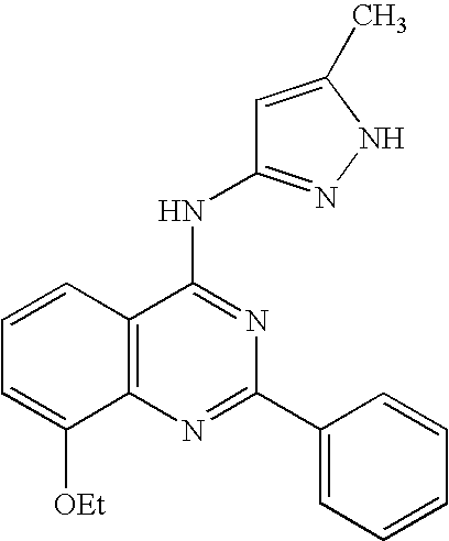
C12=C(N=C(C3=CC=CC=C3)N=C1NC1=NNC(C)=C1)C([OEt])=CC=C2
